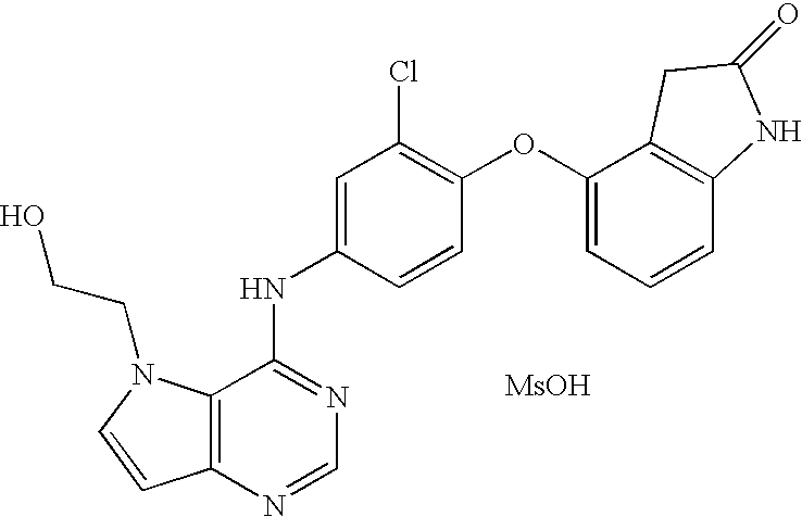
C12=C(N=CN=C1NC1=CC(Cl)=C(OC3=CC=CC4=C3CC(=O)N4)C=C1)C=CN2CCO.[MsOH]
